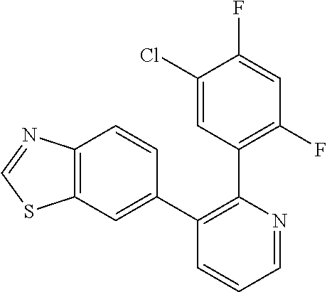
C1=NC(C2=C(F)C=C(F)C(Cl)=C2)=C(C2=CC3=C(C=C2)N=CS3)C=C1
